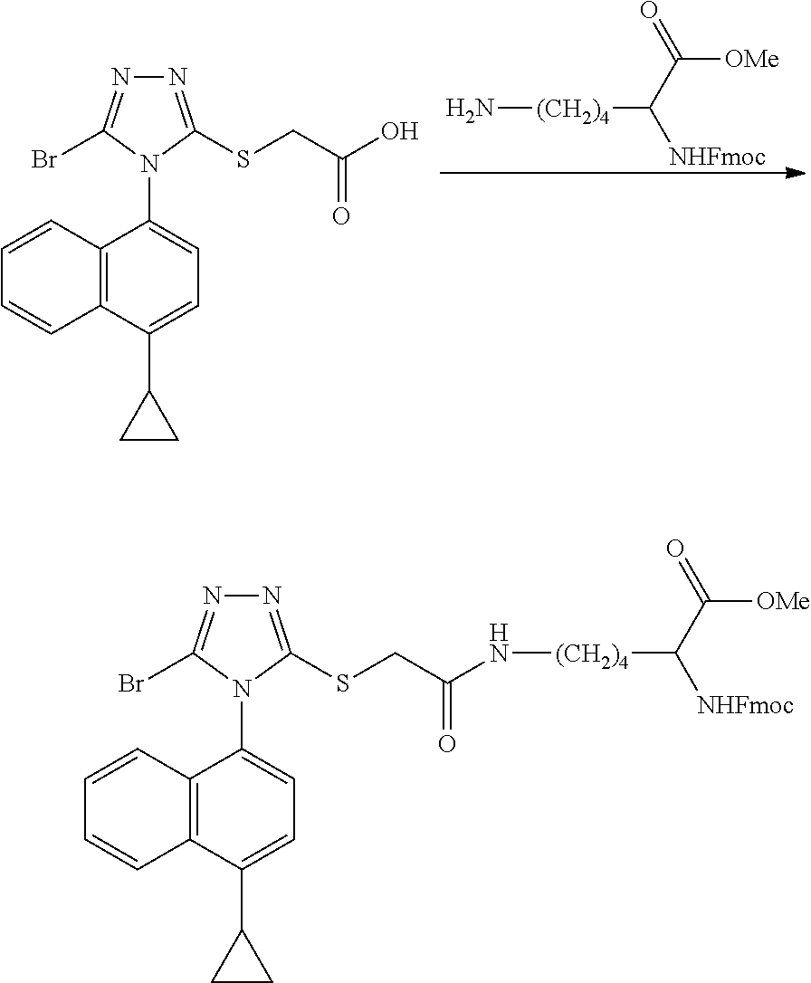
C12=C(C(C3CC3)=CC=C1N1C(SCC(O)=O)=NN=C1Br)C=CC=C2.N[(CH2)4]C(C([OMe])=O)[NHFmoc].C12=C(C(C3CC3)=CC=C1N1C(SCC(N[(CH2)4]C(C([OMe])=O)[NHFmoc])=O)=NN=C1Br)C=CC=C2
